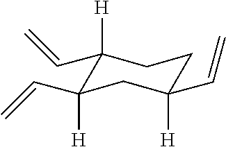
C1([H])(C=C)C([H])(C=C)CC([H])(C=C)CC1
